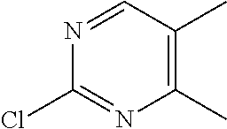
N1=CC(C)=C(C)N=C1Cl
